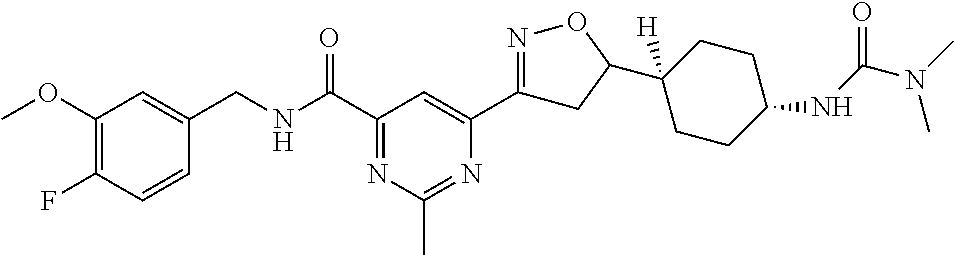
C1(OC)=C(F)C=CC(CNC(C2=NC(C)=NC(C3=NOC(C4([H])CCC(NC(N(C)C)=O)CC4)C3)=C2)=O)=C1
